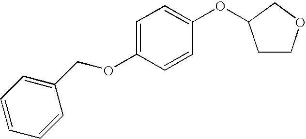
C1=C(OCC2=CC=CC=C2)C=CC(OC2CCOC2)=C1
